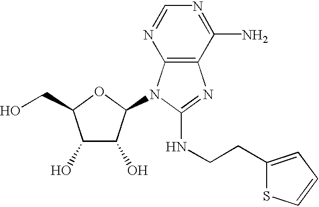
C1(O)C(O)C(N2C3=C(N=C2NCCC2=CC=CS2)C(N)=NC=N3)OC1CO
